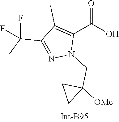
C1(C)=C(C(=O)O)N(CC2([OMe])CC2)N=C1C(F)(F)C
